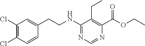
ClC1=C(Cl)C=CC(CCNC2=NC=NC(C(OCC)=O)=C2CC)=C1
